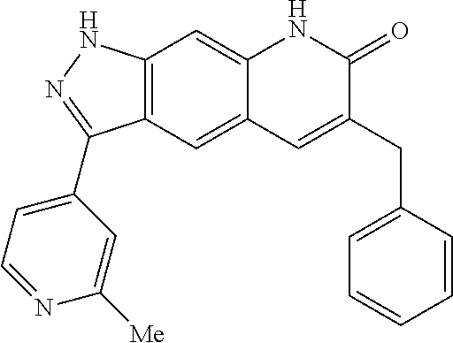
C12=C(C=C3C(=C1)NC(=O)C(CC1=CC=CC=C1)=C3)C(C1=CC=NC([Me])=C1)=NN2
